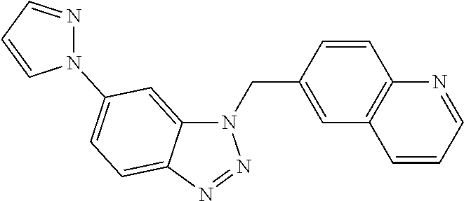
C1=CC(CN2C3=CC(N4N=CC=C4)=CC=C3N=N2)=CC2=C1N=CC=C2
